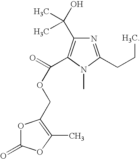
N1=C(CCC)N(C)C(C(=O)OCC2=C(C)OC(=O)O2)=C1C(C)(O)C
